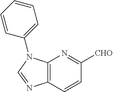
C12=C(C=CC([CHO])=N1)N=CN2C1=CC=CC=C1
